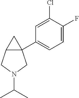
C12(C3=CC=C(F)C(Cl)=C3)C(CN(C(C)C)C1)C2
